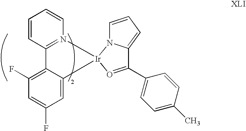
C1=CC2=N(C=C1)[Ir]1(C3=CC(F)=CC(F)=C23)O=C(C2=CC=C(C)C=C2)C2=CC=CN12
